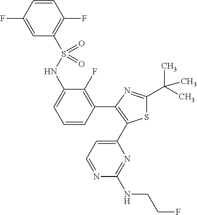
C1=C(F)C=CC(F)=C1S(NC1=CC=CC(C2=C(C3=CC=NC(NCCF)=N3)SC(C(C)(C)C)=N2)=C1F)(=O)=O
